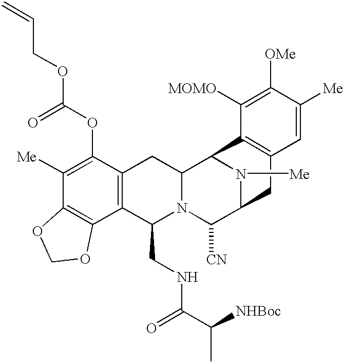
C1([Me])=C(OC(OCC=C)=O)C2=C(C3=C1OCO3)C(CNC(=O)C([NHBoc])C)N1C(C2)C2N([Me])C(C1[CN])CC1=C2C([MOMO])=C([OMe])C([Me])=C1
